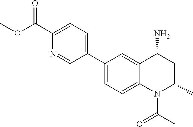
C1(C2=CC=C(C(=O)OC)N=C2)=CC=C2C(=C1)C(N)CC(C)N2C(=O)C
